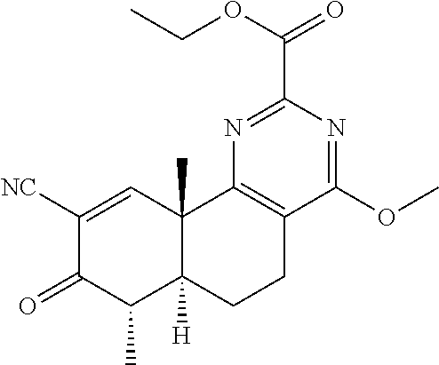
C1([NC])=CC2(C)C([H])(C(C)C1=O)CCC1=C2N=C(C(=O)OCC)N=C1OC
